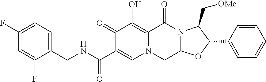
C1(CNC(C2=CN3C(=C(O)C2=O)C(=O)N2C(C3)OC(C3=CC=CC=C3)C2C[OMe])=O)=CC=C(F)C=C1F
